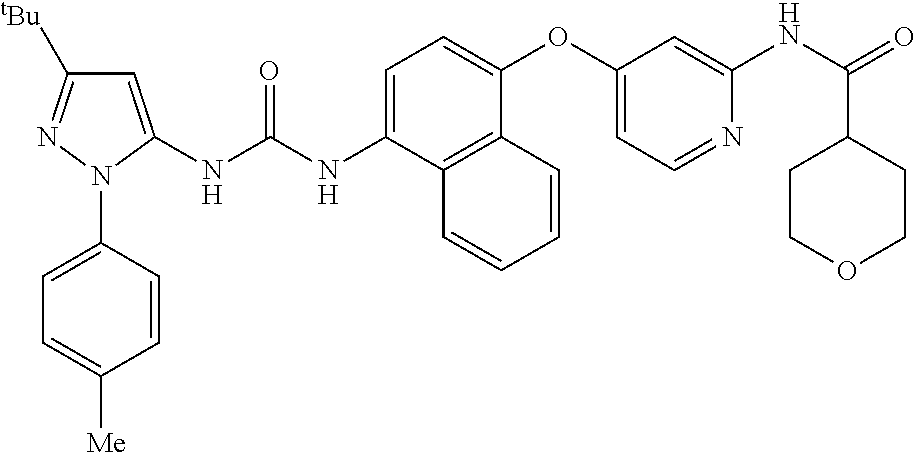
C1=C(NC(NC2=CC([tBu])=NN2C2=CC=C([Me])C=C2)=O)C2=C(C(OC3=CC=NC(NC(=O)C4CCOCC4)=C3)=C1)C=CC=C2
